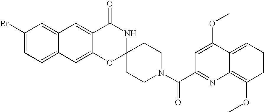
C12=CC(Br)=CC=C1C=C1C(=C2)C(=O)NC2(O1)CCN(C(C1=NC3=C(OC)C=CC=C3C(OC)=C1)=O)CC2
